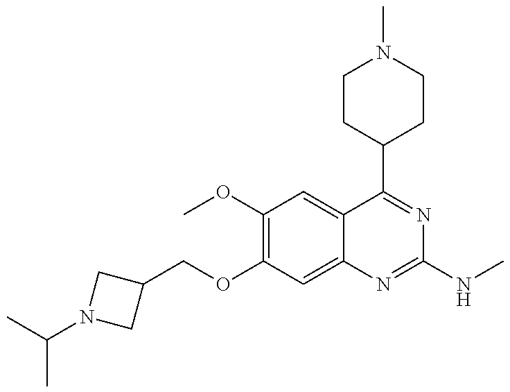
CC(C)N1CC(COC2=C(OC)C=C3C(=C2)N=C(NC)N=C3C2CCN(C)CC2)C1
